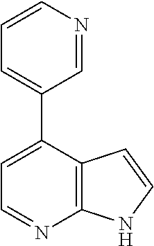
C12=C(C(C3=CC=CN=C3)=CC=N1)C=CN2
